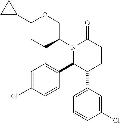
C1=C(Cl)C=CC(C2C(C3=CC=CC(Cl)=C3)CCC(=O)N2C(COCC2CC2)CC)=C1
